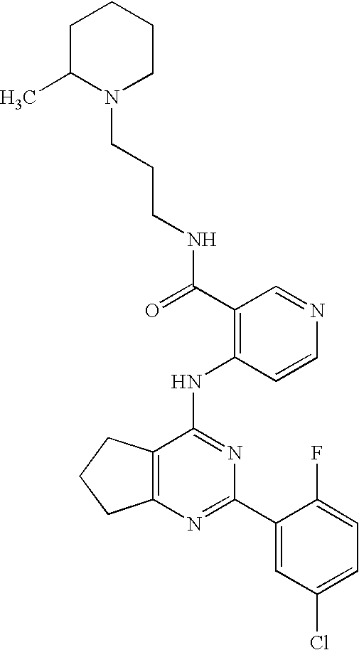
C12=C(CCC1)C(NC1=C(C(=O)NCCCN3CCCCC3C)C=NC=C1)=NC(C1=CC(Cl)=CC=C1F)=N2
